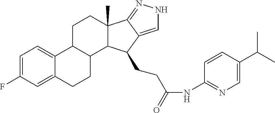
C1=C(F)C=C2C(=C1)C1C(CC2)C2C(C)(CC1)C1=NNC=C1C2CCC(NC1=NC=C(C(C)C)C=C1)=O
